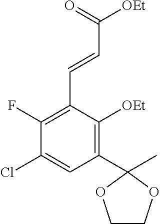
C1(F)=C(C=CC([OEt])=O)C([OEt])=C(C2(C)OCCO2)C=C1Cl
